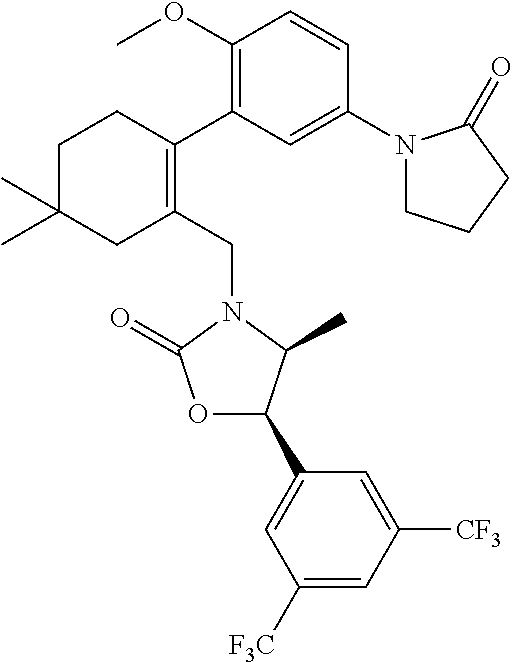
C1(CN2C(=O)OC(C3=CC([F3C])=CC([CF3])=C3)C2C)=C(C2=C(OC)C=CC(N3CCCC3=O)=C2)CCC(C)(C)C1
